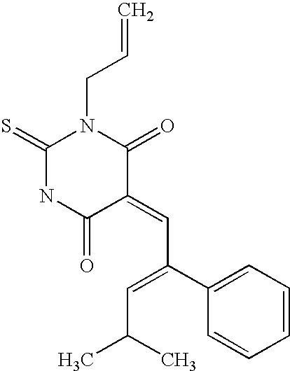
O=C1C(=CC(C2=CC=CC=C2)=CC(C)C)C(=O)N(CC=C)C(=S)N1
